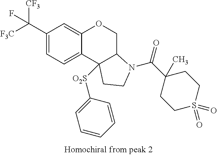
C1(C(F)([CF3])[F3C])=CC=C2C(=C1)OCC1C2([O2S]C2=CC=CC=C2)CCN1C(C1(C)CCS(=O)(=O)CC1)=O
